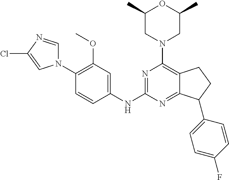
N1(C2=C(OC)C=C(NC3=NC(N4CC(C)OC(C)C4)=C4C(=N3)C(C3=CC=C(F)C=C3)CC4)C=C2)C=NC(Cl)=C1
